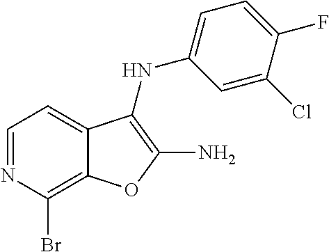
C12=C(Br)N=CC=C1C(NC1=CC=C(F)C(Cl)=C1)=C(N)O2
